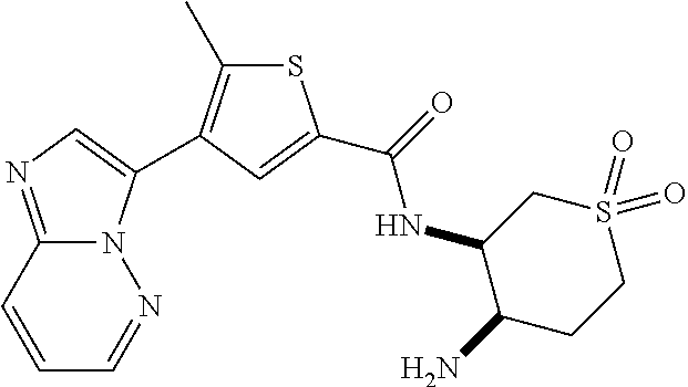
C1=CC2=NC=C(C3=C(C)SC(C(=O)NC4C(N)CCS(=O)(=O)C4)=C3)N2N=C1
